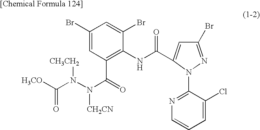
C1(Br)=CC(C(=O)N(N(C([H3CO])=O)[CH3CH2])[CH2CN])=C(NC(=O)C2=CC(Br)=NN2C2=NC=CC=C2Cl)C(Br)=C1
